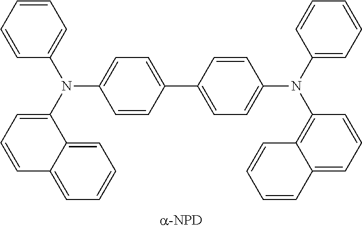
C1=CC(C2=CC=C(N(C3=C4C(=CC=C3)C=CC=C4)C3=CC=CC=C3)C=C2)=CC=C1N(C1=CC=CC2=CC=CC=C12)C1=CC=CC=C1
